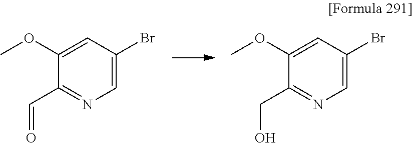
C1(C=O)=NC=C(Br)C=C1OC.C1(CO)=NC=C(Br)C=C1OC
